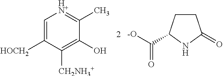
C1=C([HOCH2])C([CH2NH3+])=C(O)C(C)=[HN+]1.C1CC(C([-O])=O)NC1=O
